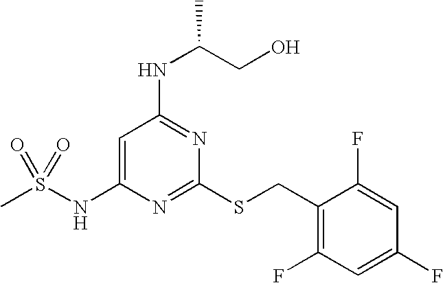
C1=C(NS(C)(=O)=O)N=C(SCC2=C(F)C=C(F)C=C2F)N=C1NC(CO)C
